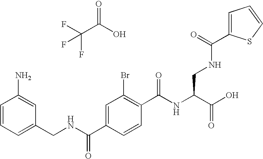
C1(N)=CC(CNC(C2=CC(Br)=C(C(NC(C(O)=O)CNC(=O)C3=CC=CS3)=O)C=C2)=O)=CC=C1.FC(C(O)=O)(F)F
